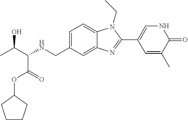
CC(C(NCC1=CC=C2C(=C1)N=C(C1=CNC(=O)C(C)=C1)N2CC)C(=O)OC1CCCC1)O
